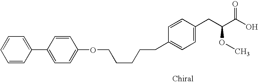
C(CCCCOC1=CC=C(C2=CC=CC=C2)C=C1)C1=CC=C(CC(C(O)=O)OC)C=C1
